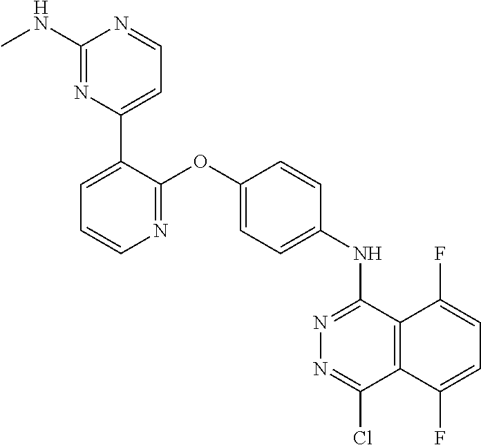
C1(C2=CC=CN=C2OC2=CC=C(NC3=NN=C(Cl)C4=C3C(F)=CC=C4F)C=C2)=CC=NC(NC)=N1
